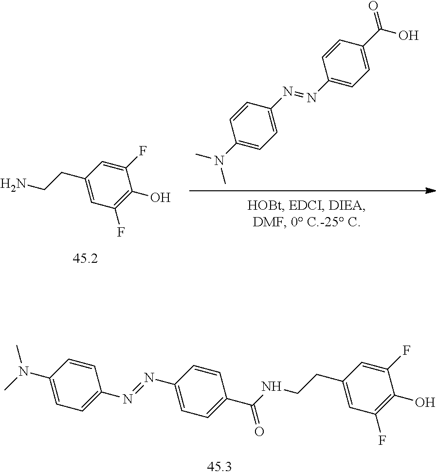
C1(CCNC(=O)C2=CC=C(N=NC3=CC=C(N(C)C)C=C3)C=C2)=CC(F)=C(O)C(F)=C1.C1(N(C)C)=CC=C(N=NC2=CC=C(C(=O)O)C=C2)C=C1.C1(CCN)=CC(F)=C(O)C(F)=C1
